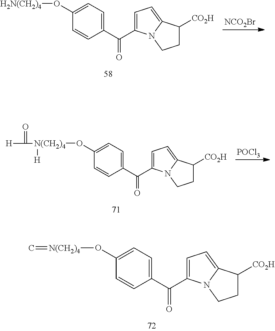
C1(O[H2N(CH2)4])=CC=C(C(C2=CC=C3N2CCC3[CO2H])=O)C=C1.[NCO2Br].C1(O[N(CH2)4](C([H])=O)[H])=CC=C(C(C2=CC=C3N2CCC3[CO2H])=O)C=C1.[POCl3].C1(O[N(CH2)4]=C)=CC=C(C(C2=CC=C3N2CCC3[CO2H])=O)C=C1
